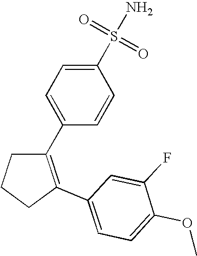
C1(C2=CC=C(S(N)(=O)=O)C=C2)=C(C2=CC=C(OC)C(F)=C2)CCC1
